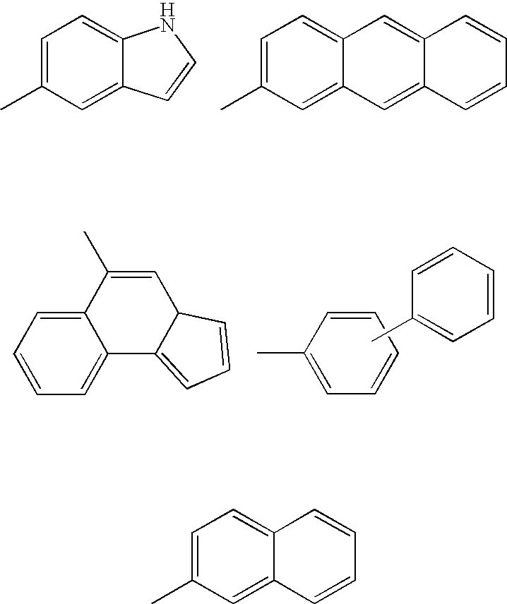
C1=C(C)C=C2C(=C1)NC=C2.C1=C(C)C=C2C(=C1)C=C1C(=C2)C=CC=C1.C1=CC(C)=CC=C1.CC1=CC=CC=C1.C12=CC=CC=C1C(C)=CC1C2=CC=C1.C1=C(C)C=C2C(=C1)C=CC=C2
